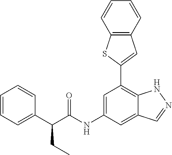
C12=C(C=CC=C1)C=C(C1=C3C(=CC(NC(=O)C(C4=CC=CC=C4)CC)=C1)C=NN3)S2
